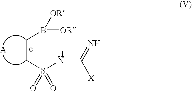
C(CS(NC(=N)[X])(=O)=O)B([OR])[OR].[A]
